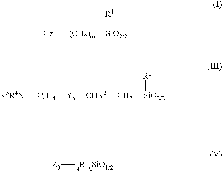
[Cz][(CH2)m][SiO2/2][R1].[R3R4N][C6H4][Yp][CHR2]C[SiO2/2][R1].[Z3][qR1qSiO1/2]
